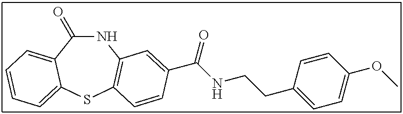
C1(=O)NC2=C(SC3=CC=CC=C13)C=CC(C(NCCC1=CC=C(OC)C=C1)=O)=C2
